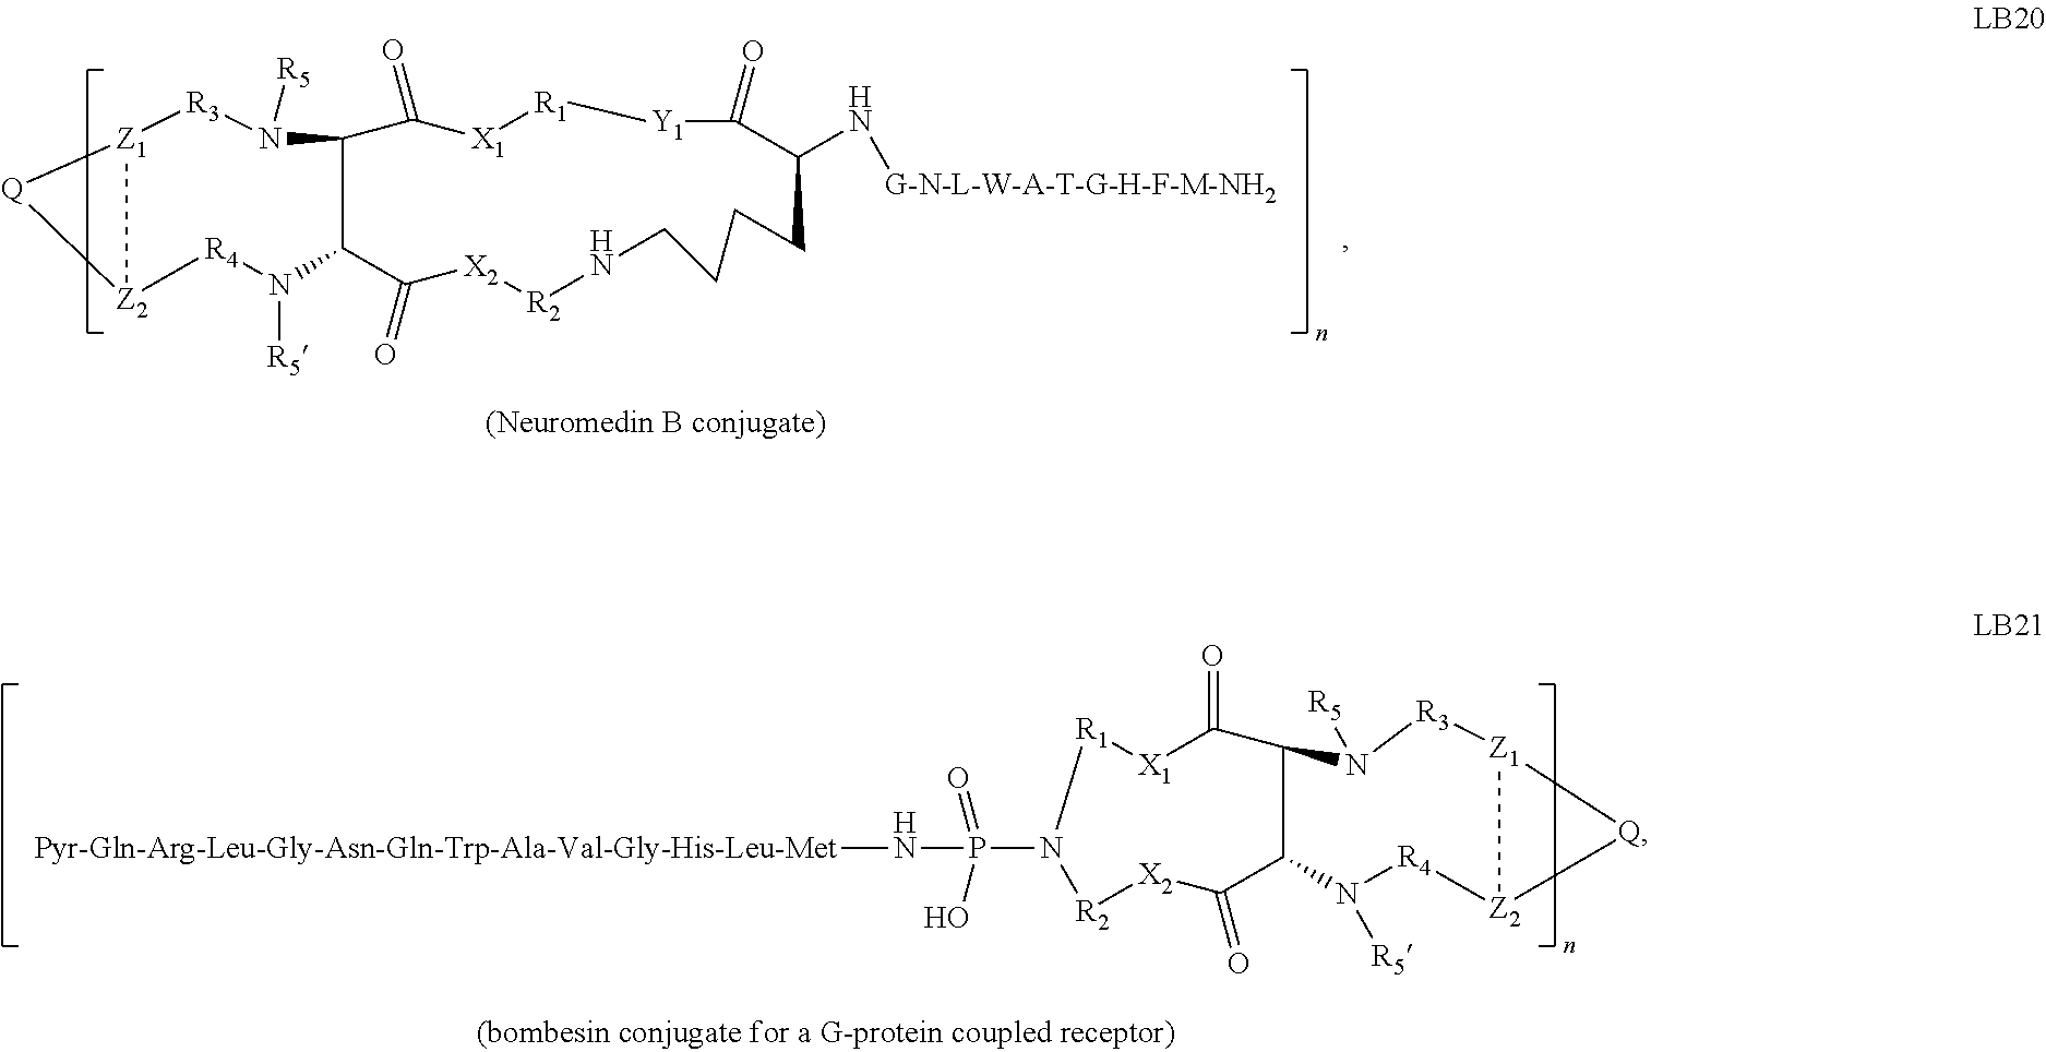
C12N([R5])[R3][Z1]3[Z2]([R4]N([R5])C1C(=O)[X2][R2]NCCCCC(N[G-N-L-W-A-T-G-H-F-M-NH2])C(=O)[Y1][R1][X1]C2=O)[Q]3.C12N([R5])[R3][Z1]3[Z2]([R4]N([R5])C1C(=O)[X2][R2]N(P(=O)(O)N[Pyr-Gln-Arg-Leu-Gly-Asn-Gln-Trp-Ala-Val-Gly-His-Leu-Met])[R1][X1]C2=O)[Q]3
